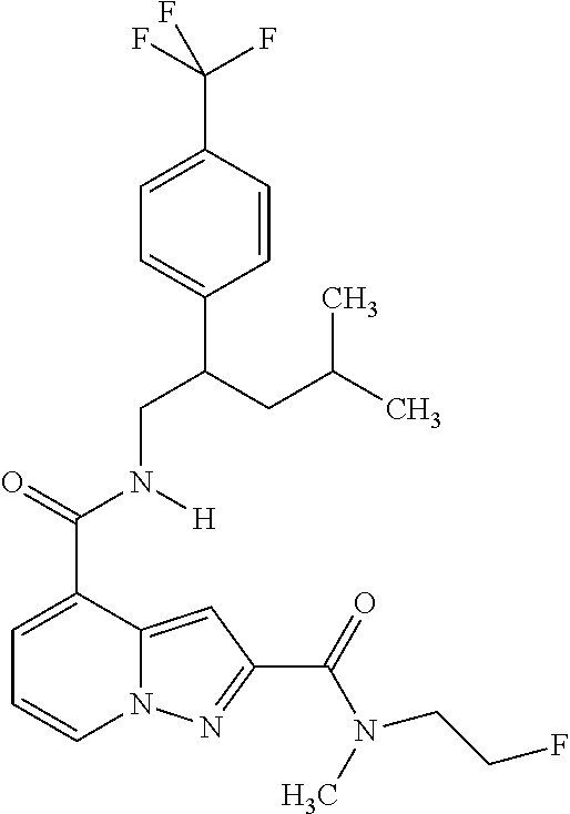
C1=C(C(=O)N(CC(C2=CC=C(C(F)(F)F)C=C2)CC(C)C)[H])C2=CC(C(=O)N(C)CCF)=NN2C=C1
